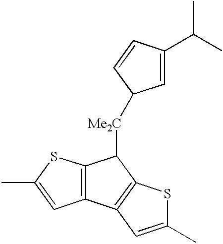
C1=C(C(C)C)C=CC1[Me2C]C1C2=C(C3=C1SC(C)=C3)C=C(C)S2
